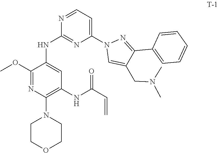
C1N(C2=C(NC(C=C)=O)C=C(NC3=NC(N4C=C(CN(C)C)C(C5=CC=CC=C5)=N4)=CC=N3)C(OC)=N2)CCOC1
